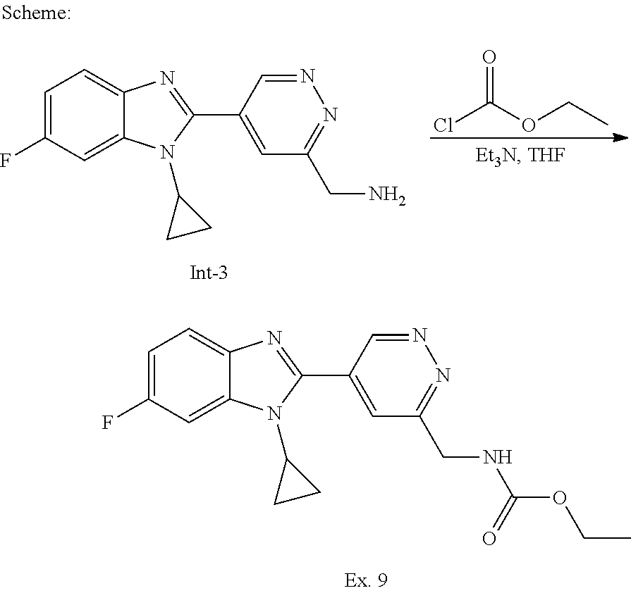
C1=C(F)C=C2C(=C1)N=C(C1=CC(CN)=NN=C1)N2C1CC1.ClC(OCC)=O.C1=C(F)C=C2C(=C1)N=C(C1=CC(CNC(OCC)=O)=NN=C1)N2C1CC1
